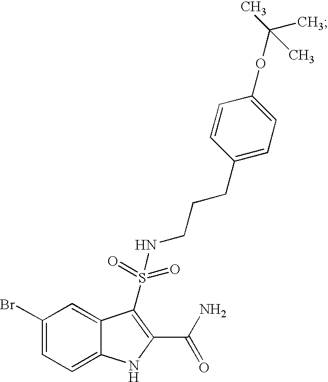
C1(Br)=CC=C2C(=C1)C(S(NCCCC1=CC=C(OC(C)(C)C)C=C1)(=O)=O)=C(C(N)=O)N2
